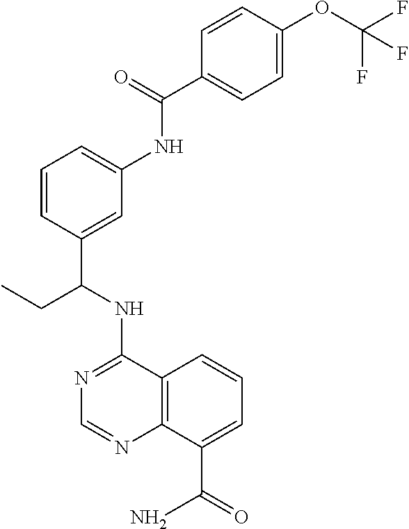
N1=C(NC(CC)C2=CC(NC(=O)C3=CC=C(OC(F)(F)F)C=C3)=CC=C2)C2=C(N=C1)C(C(=O)N)=CC=C2
